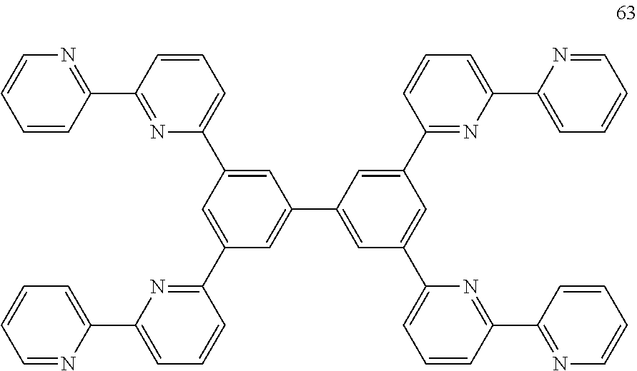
C1=CC(C2=NC(C3=CC(C4=CC(C5=CC=CC(C6=NC=CC=C6)=N5)=CC(C5=NC(C6=CC=CC=N6)=CC=C5)=C4)=CC(C4=NC(C5=CC=CC=N5)=CC=C4)=C3)=CC=C2)=NC=C1
